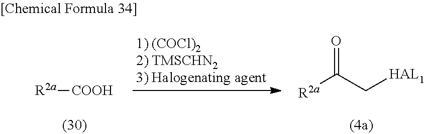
[R2a]C(C[HAL1])=O.[COOH][R2a]
